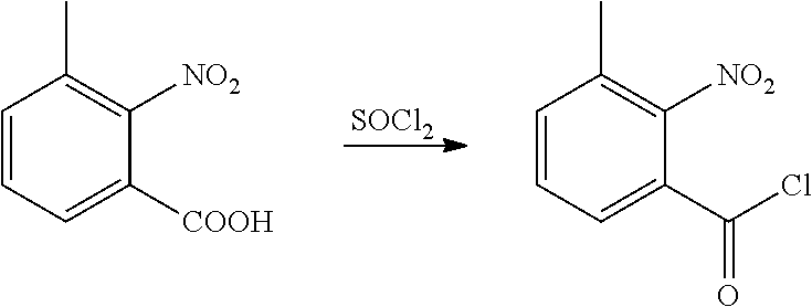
[SOCl2].C1=CC=C([COOH])C([NO2])=C1C.C1=CC=C(C(=O)Cl)C([NO2])=C1C
